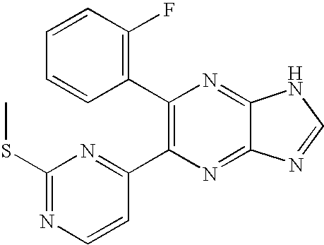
C1(C2=C(C3=NC(SC)=NC=C3)N=C3C(=N2)NC=N3)=C(F)C=CC=C1
